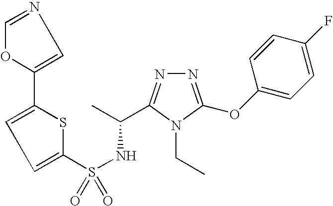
N1=C(OC2=CC=C(F)C=C2)N(CC)C(C(C)NS(=O)(=O)C2=CC=C(C3=CN=CO3)S2)=N1
